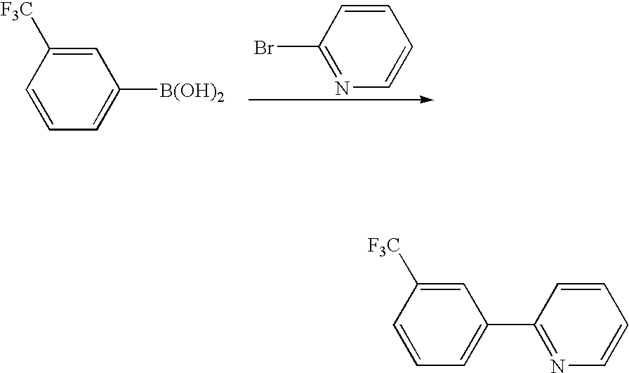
C1=CC(Br)=NC=C1.C1=C([F3C])C=CC=C1[B(OH)2].C1=C([F3C])C=CC=C1C1=NC=CC=C1
